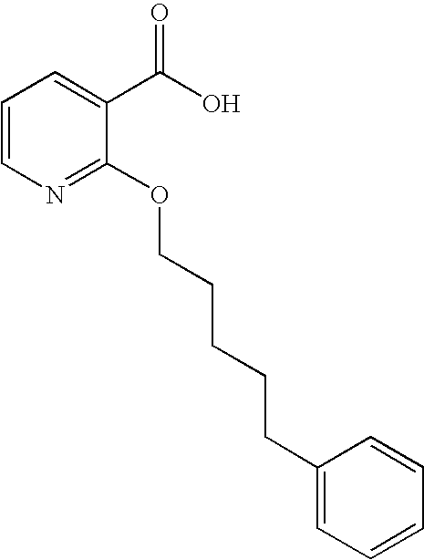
C1=CN=C(OCCCCCC2=CC=CC=C2)C(C(O)=O)=C1
